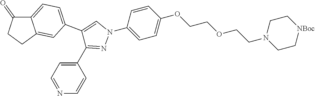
C1=C(OCCOCCN2CC[NBoc]CC2)C=CC(N2C=C(C3=CC=C4C(=O)CCC4=C3)C(C3=CC=NC=C3)=N2)=C1
